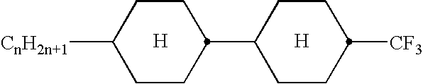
[H].[H].C1(C2CCC([CnH2n+1])CC2)CCC([CF3])CC1
